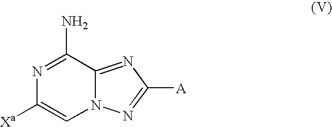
N1=C(N)C2=NC([A])=NN2C=C1[Xa]
